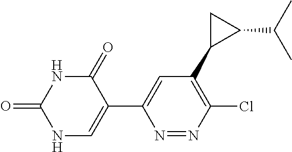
N1C(=O)C(C2=CC(C3C(C(C)C)C3)=C(Cl)N=N2)=CNC1=O
